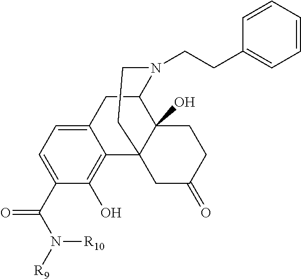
C1(C(N([R9])[R10])=O)=CC=C2C(=C1O)C13C(O)(C(C2)N(CCC2=CC=CC=C2)CC1)CCC(=O)C3
